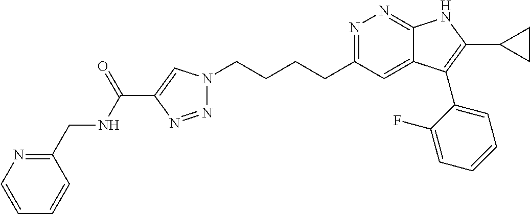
N1=C(CCCCN2N=NC(C(NCC3=NC=CC=C3)=O)=C2)C=C2C(=N1)NC(C1CC1)=C2C1=CC=CC=C1F
